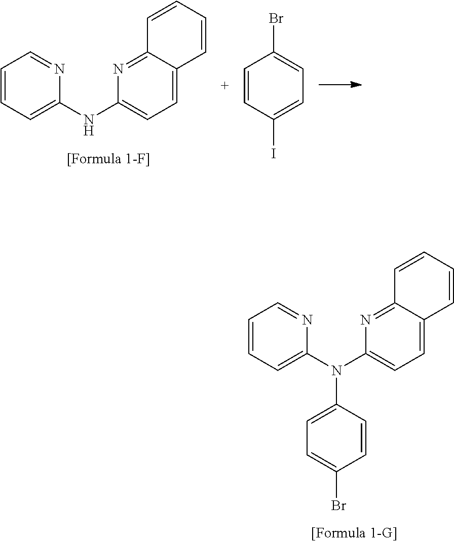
C1=CC=C(N(C2=CC=C3C(=N2)C=CC=C3)C2=CC=C(Br)C=C2)N=C1.C1=CC(I)=CC=C1Br.C1=CC=C(NC2=CC=C3C(=N2)C=CC=C3)N=C1
